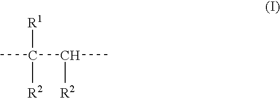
[R1]C([R2])(C(C)[R2])C
